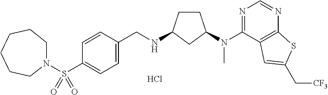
C1=CC(S(N2CCCCCC2)(=O)=O)=CC=C1CNC1CCC(N(C2=NC=NC3=C2C=C(C[CF3])S3)C)C1.Cl
